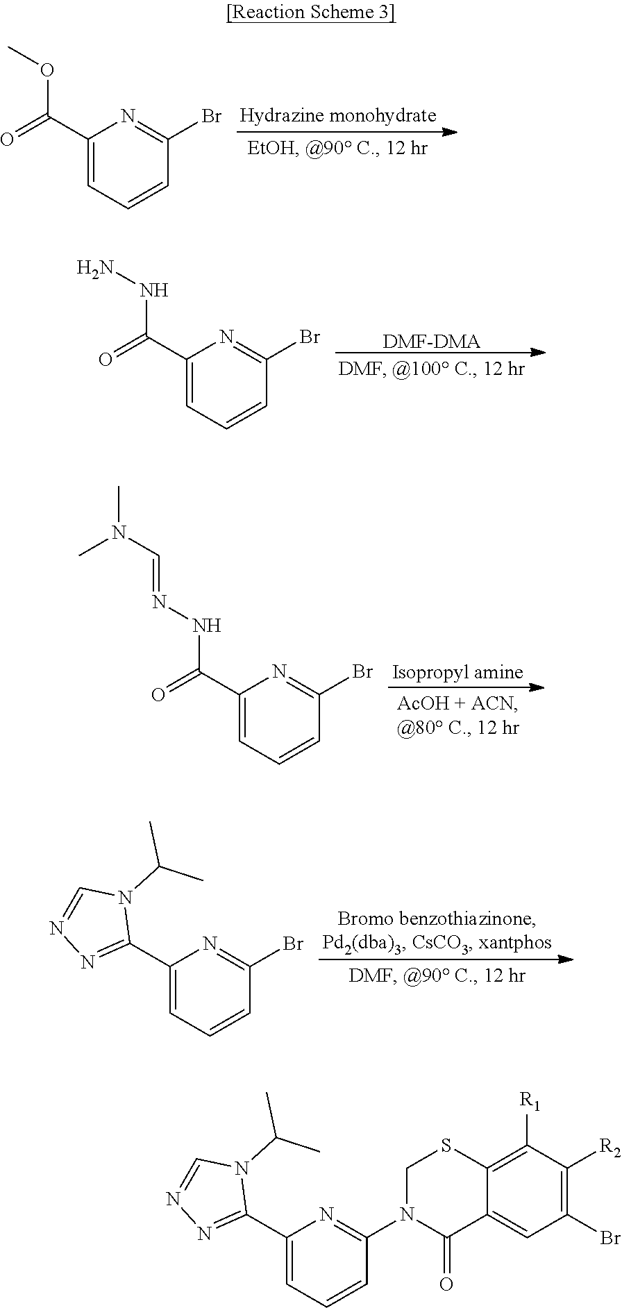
C1(C(OC)=O)=CC=CC(Br)=N1.[DMF-DMA].C1(C(NN)=O)=CC=CC(Br)=N1.[Isopropyl amine].C1(C(NN=CN(C)C)=O)=CC=CC(Br)=N1.C1(C2=NN=CN2C(C)C)=CC=CC(Br)=N1.C1(C2=NN=CN2C(C)C)=CC=CC(N2C(=O)C3=CC(Br)=C([R2])C([R1])=C3SC2)=N1
